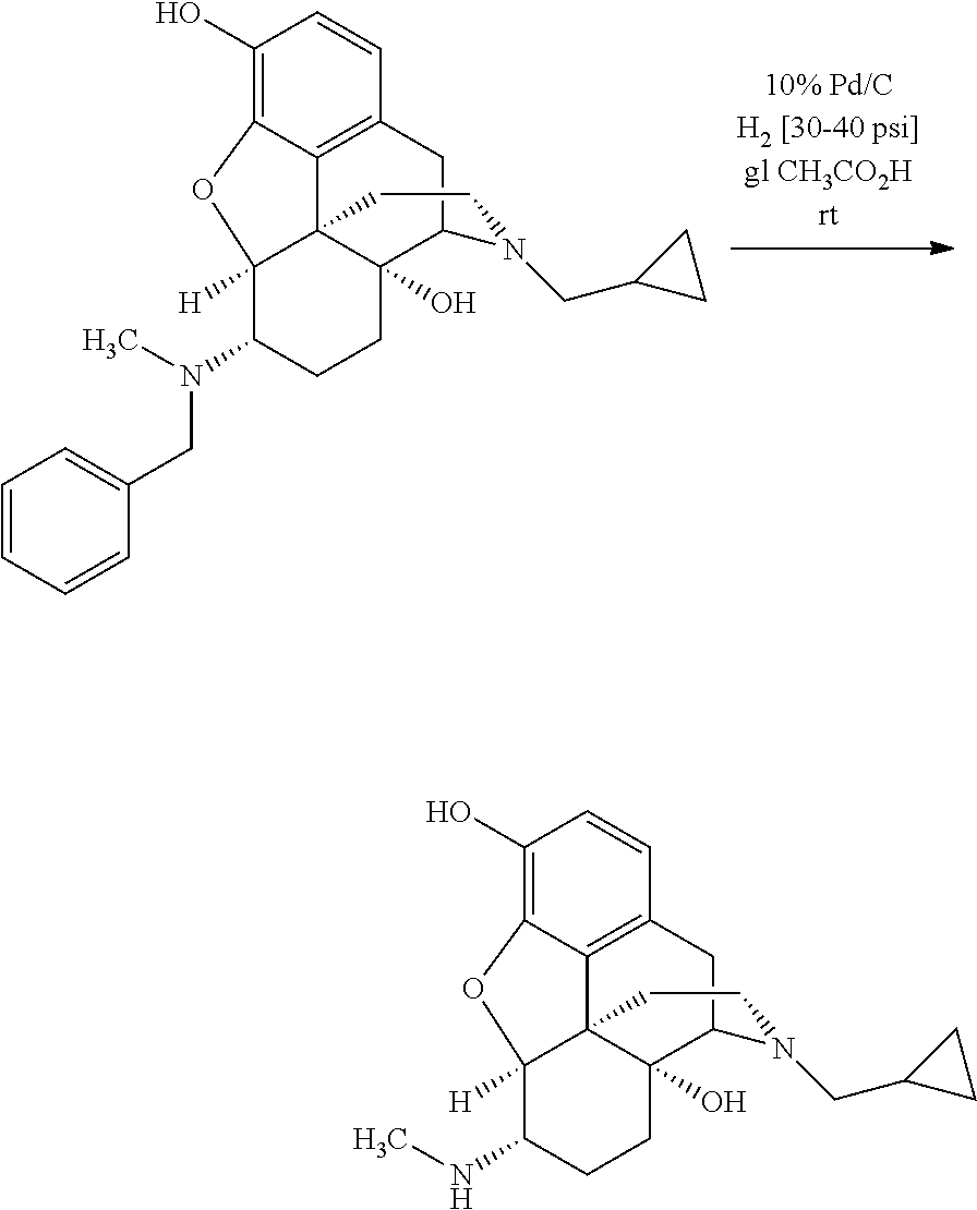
C1(O)=C2C3=C(C=C1)CC1C4(O)C3(C([H])(C(N(C)CC3=CC=CC=C3)CC4)O2)CCN1CC1CC1.C1(O)=C2C3=C(C=C1)CC1C4(O)C3(C([H])(C(NC)CC4)O2)CCN1CC1CC1
